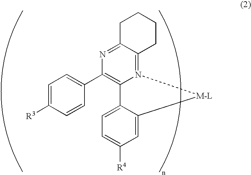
C1=C([R3])C=CC(C2=C3N(=C4C(=N2)CCCC4)[M-L]C2=CC([R4])=CC=C32)=C1
